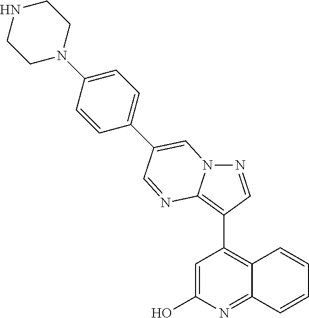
C1=C(O)N=C2C(=C1C1=C3N(N=C1)C=C(C1=CC=C(N4CCNCC4)C=C1)C=N3)C=CC=C2
